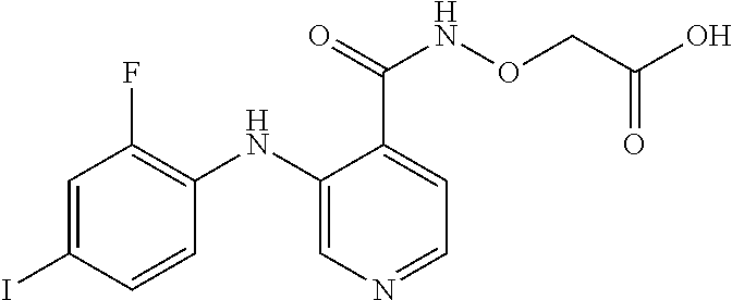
C1=C(I)C=CC(NC2=CN=CC=C2C(=O)NOCC(=O)O)=C1F
